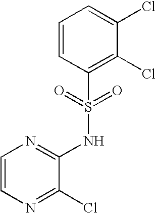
C1=CN=C(Cl)C(NS(C2=C(Cl)C(Cl)=CC=C2)(=O)=O)=N1
